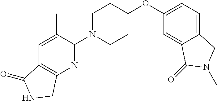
N1=C(N2CCC(OC3=CC=C4C(=C3)C(=O)N(C)C4)CC2)C(C)=CC2=C1CNC2=O
